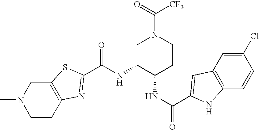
C12=C(CCN(C)C1)N=C(C(NC1C(NC(=O)C3=CC4=C(C=CC(Cl)=C4)N3)CCN(C(=O)[CF3])C1)=O)S2
